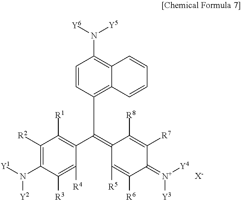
C1=CC(C(=C2C([R5])=C([R6])C(=[N+]([Y4])[Y3])C([R7])=C2[R8])C2=C([R1])C([R2])=C(N([Y1])[Y2])C([R3])=C2[R4])=C2C(=C1N([Y6])[Y5])C=CC=C2.[X-]
